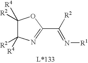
C1([R2])([R4])C([R2])([R4])N=C(C([R2])=N[R1])O1
